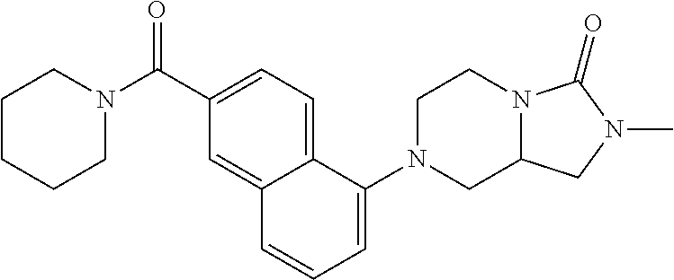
C1N(C(C2=CC=C3C(=C2)C=CC=C3N2CC3N(CC2)C(=O)N(C)C3)=O)CCCC1
